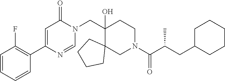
C1=CC=CC(C2=CC(=O)N(CC3(O)C4(CN(C(C(CC5CCCCC5)C)=O)CC3)CCCC4)C=N2)=C1F
